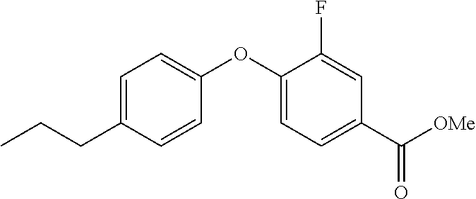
C1=C(CCC)C=CC(OC2=CC=C(C([OMe])=O)C=C2F)=C1
